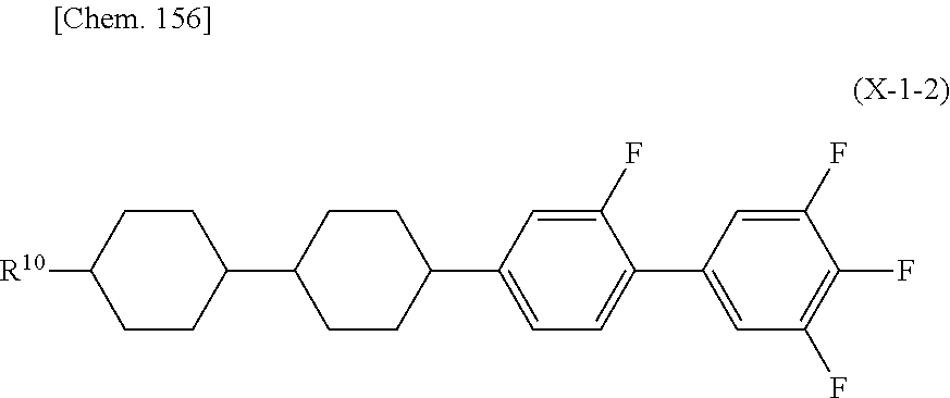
C1(C2=CC=C(C3=CC(F)=C(F)C(F)=C3)C(F)=C2)CCC(C2CCC([R10])CC2)CC1
